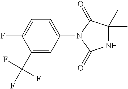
C1(N2C(=O)NC(C)(C)C2=O)=CC=C(F)C(C(F)(F)F)=C1
